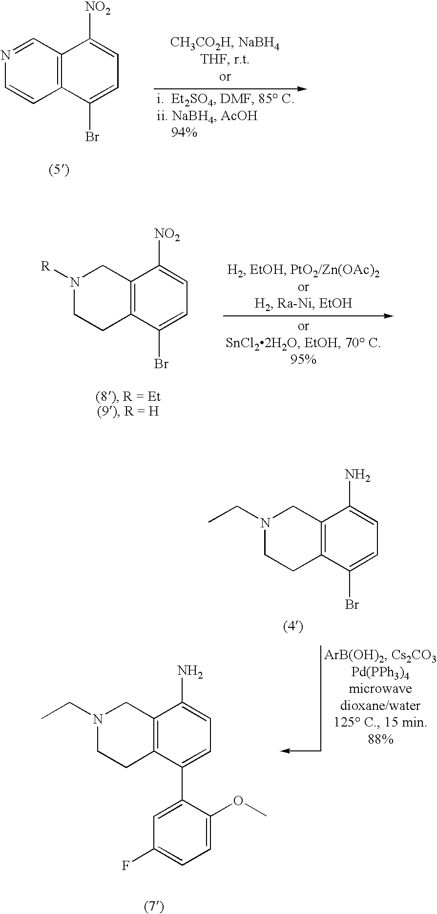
C12=C(C=NC=C1)C([NO2])=CC=C2Br.C12=C(CN([R])CC1)C([NO2])=CC=C2Br.C12=C(CN(CC)CC1)C(N)=CC=C2Br.C12=C(CN(CC)CC1)C(N)=CC=C2C1=CC(F)=CC=C1OC
